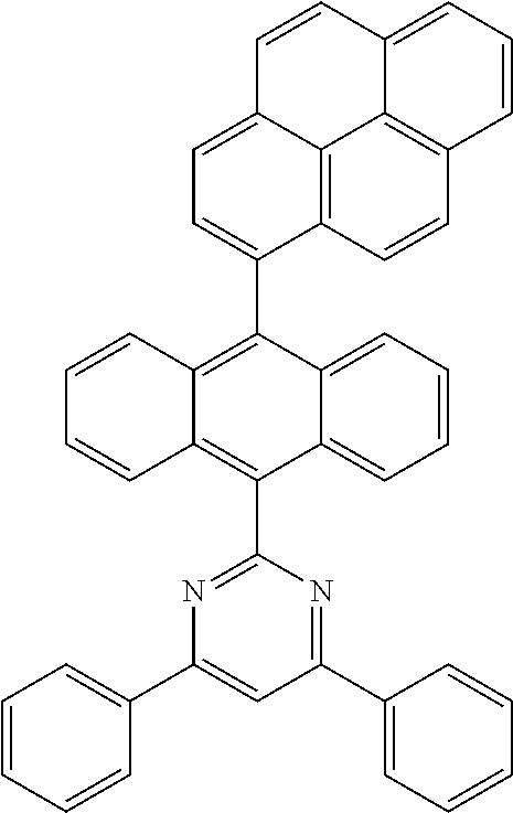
C1=CC=C2C(=C1)C(C1=NC(C3=CC=CC=C3)=CC(C3=CC=CC=C3)=N1)=C1C(=C2C2=CC=C3C4=C2C=CC2=C4C(=CC=C2)C=C3)C=CC=C1
